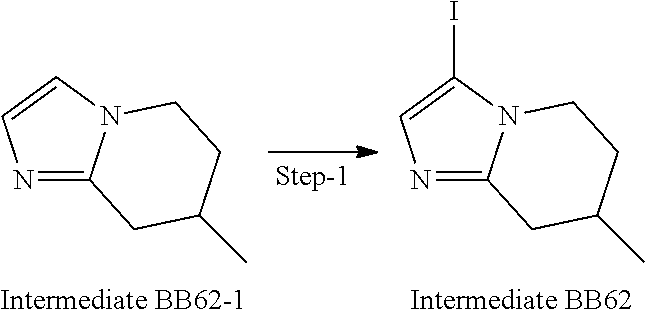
N1=C2N(C=C1)CCC(C)C2.N1=C2N(C(I)=C1)CCC(C)C2
